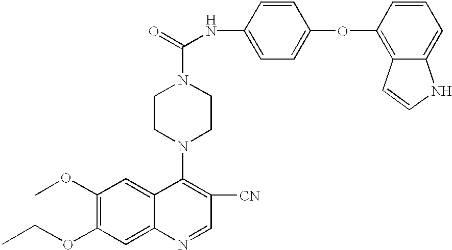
O(C1=C(OC)C=C2C(=C1)N=CC([CN])=C2N1CCN(C(=O)NC2=CC=C(OC3=C4C(=CC=C3)NC=C4)C=C2)CC1)CC
